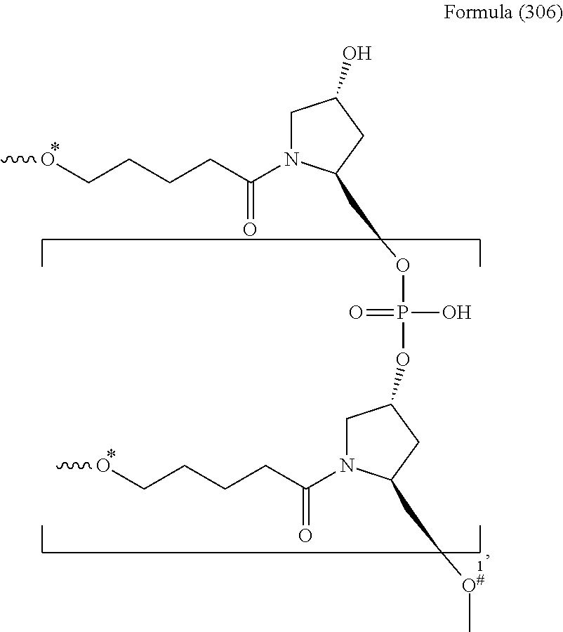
COCCCCC(N1CC(O)CC1COP(OC1CN(C(CCCCOC)=O)C(C[O#]C)C1)(=O)O)=O
